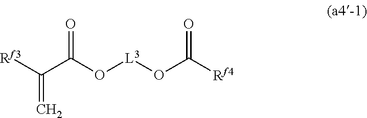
[Rf3]C(C(O[L3]OC([Rf4])=O)=O)=C
